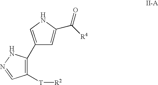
C1([T][R2])=C(C2=CNC(C([R4])=O)=C2)NN=C1
